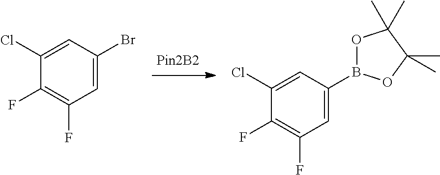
C1(F)=C(F)C=C(Br)C=C1Cl.C1(F)=C(F)C=C(B2OC(C)(C)C(C)(C)O2)C=C1Cl
